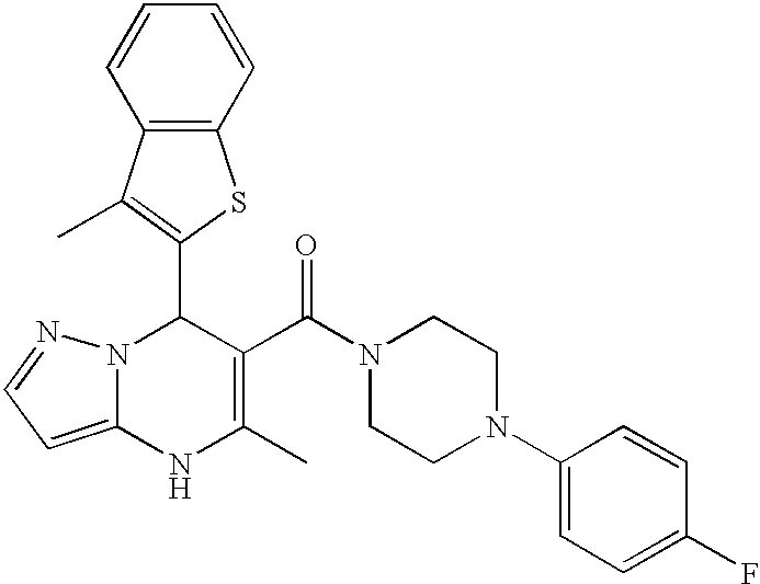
C1(C2=C(C)C3=C(S2)C=CC=C3)N2C(=CC=N2)NC(C)=C1C(N1CCN(C2=CC=C(F)C=C2)CC1)=O
